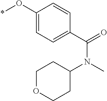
*OC1=CC=C(C(=O)N(C)C2CCOCC2)C=C1
